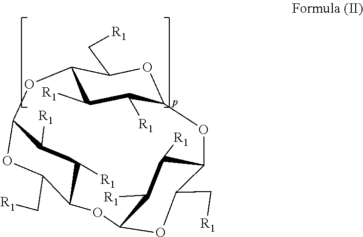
C12C([R1])C([R1])C(OC1C[R1])OC1C([R1])C([R1])C(OC1C[R1])OC1C([R1])C([R1])C(OC1C[R1])O2
